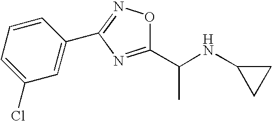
C1(C(NC2CC2)C)=NC(C2=CC(Cl)=CC=C2)=NO1
